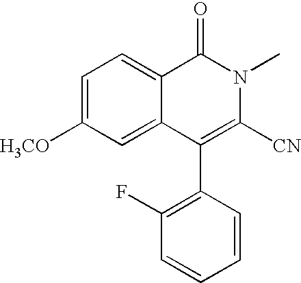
C1=C([H3CO])C=C2C(=C1)C(=O)N(C)C([CN])=C2C1=C(F)C=CC=C1
